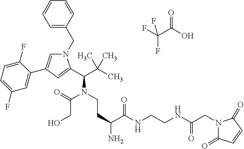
C1=CC=C(CN2C=C(C3=CC(F)=CC=C3F)C=C2C(C(C)(C)C)N(C(CO)=O)CCC(C(NCCNC(CN2C(=O)C=CC2=O)=O)=O)N)C=C1.FC(C(O)=O)(F)F
